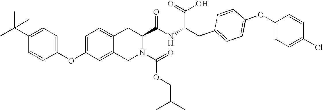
C12=CC=C(OC3=CC=C(C(C)(C)C)C=C3)C=C1CN(C(=O)OCC(C)C)C(C(NC(C(O)=O)CC1=CC=C(OC3=CC=C(Cl)C=C3)C=C1)=O)C2
